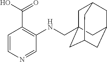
C1=CN=CC(NCC23CC4CC(CC(C2)C4)C3)=C1C(O)=O
